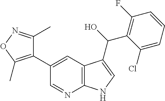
C1(C2=CC3=C(N=C2)NC=C3C(C2=C(F)C=CC=C2Cl)O)=C(C)ON=C1C
